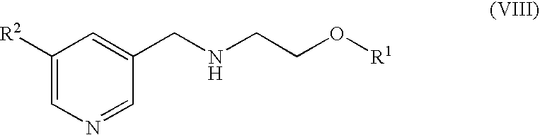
C1([R2])=CN=CC(CNCCO[R1])=C1
